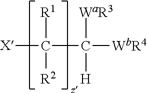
C(C([WaR3])([WbR4])[H])([X])([R1])[R2]
